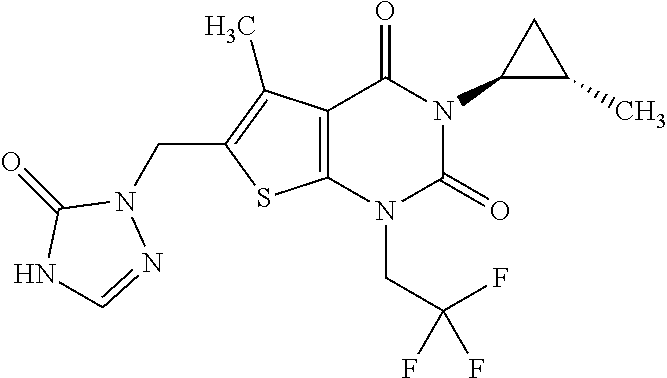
C12=C(N(CC(F)(F)F)C(=O)N(C3C(C)C3)C1=O)SC(CN1C(=O)NC=N1)=C2C
